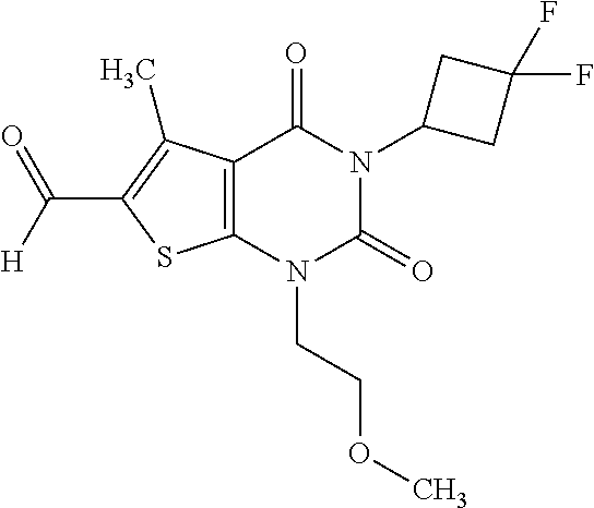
C12=C(N(CCOC)C(=O)N(C3CC(F)(F)C3)C1=O)SC(C([H])=O)=C2C
